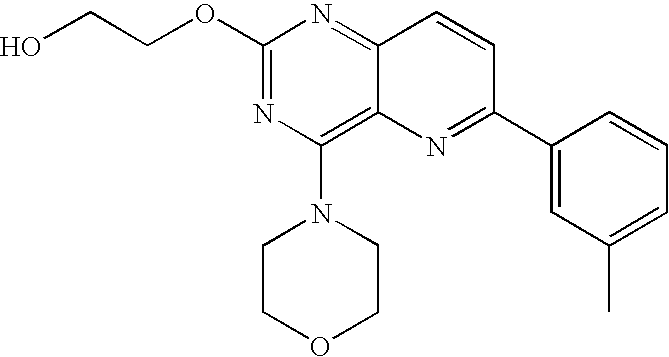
C1(OCCO)=NC(N2CCOCC2)=C2C(=N1)C=CC(C1=CC(C)=CC=C1)=N2
